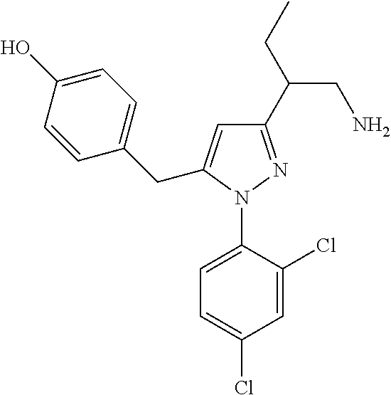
C1=C(N2N=C(C(CN)CC)C=C2CC2=CC=C(O)C=C2)C(Cl)=CC(Cl)=C1
